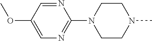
N1=CC(OC)=CN=C1N1CCN(C)CC1
